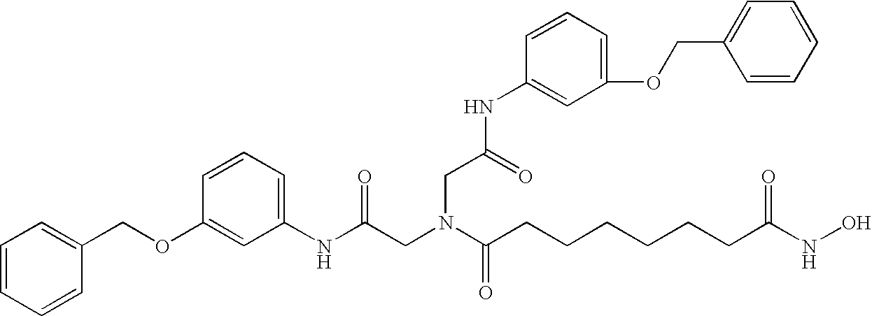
C1=CC=CC(COC2=CC(NC(CN(C(CCCCCCC(NO)=O)=O)CC(NC3=CC(OCC4=CC=CC=C4)=CC=C3)=O)=O)=CC=C2)=C1
